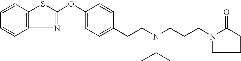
C12=C(C=CC=C1)SC(OC1=CC=C(CCN(CCCN3CCCC3=O)C(C)C)C=C1)=N2
